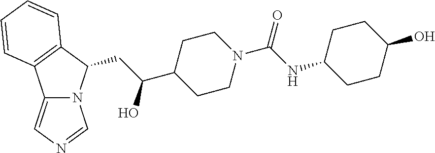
C12=CN=CN1C(CC(C1CCN(C(NC3CCC(O)CC3)=O)CC1)O)C1=C2C=CC=C1
